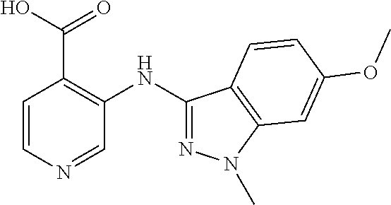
C1=CN=CC(NC2=NN(C)C3=C2C=CC(OC)=C3)=C1C(O)=O
